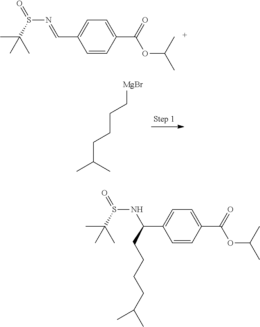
C1=C(C=NS(=O)C(C)(C)C)C=CC(C(=O)OC(C)C)=C1.[MgBr]CCCCC(C)C.C1=C(C(NS(=O)C(C)(C)C)CCCCC(C)C)C=CC(C(=O)OC(C)C)=C1
